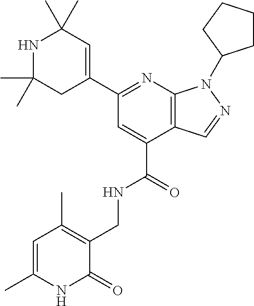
C1(C)(C)NC(C)(C)C=C(C2=NC3=C(C(C(=O)NCC4=C(C)C=C(C)NC4=O)=C2)C=NN3C2CCCC2)C1
